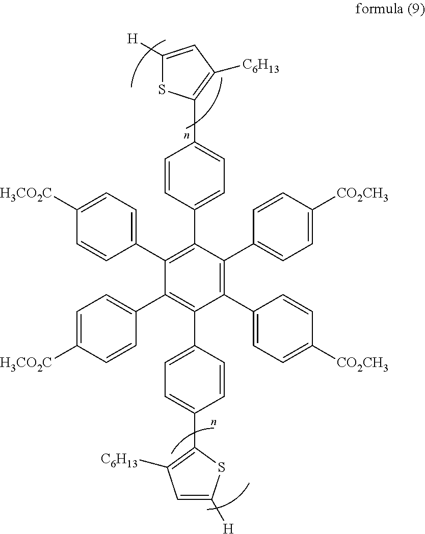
C1=CC(C2=C(C3=CC=C([H3CO2C])C=C3)C(C3=CC=C([H3CO2C])C=C3)=C(C3=CC=C(C4=C([C6H13])C=C([H])S4)C=C3)C(C3=CC=C([CO2CH3])C=C3)=C2C2=CC=C([CO2CH3])C=C2)=CC=C1C1=C([C6H13])C=C([H])S1
